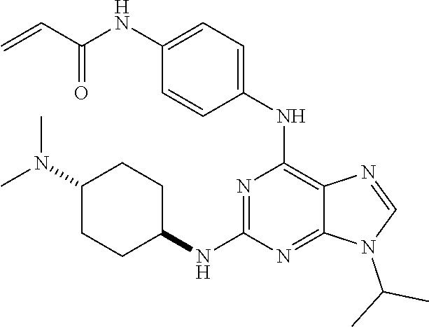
N1=C(NC2CCC(N(C)C)CC2)N=C2C(=C1NC1=CC=C(NC(C=C)=O)C=C1)N=CN2C(C)C
